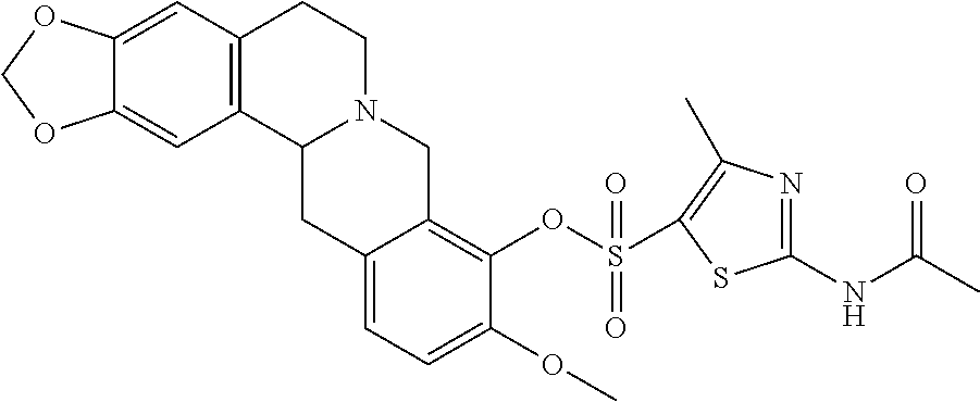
C12=CC3=C(C=C1OCO2)C1N(CC3)CC2=C(OS(=O)(=O)C3=C(C)N=C(NC(C)=O)S3)C(OC)=CC=C2C1
